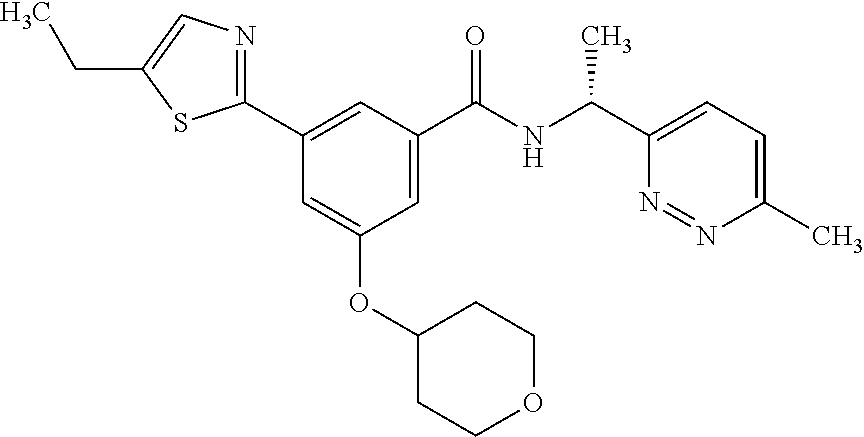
C1(C)=CC=C(C(NC(C2=CC(OC3CCOCC3)=CC(C3=NC=C(CC)S3)=C2)=O)C)N=N1
